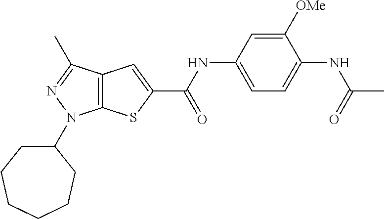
C12=C(C(C)=NN1C1CCCCCC1)C=C(C(NC1=CC=C(NC(=O)C)C([OMe])=C1)=O)S2
